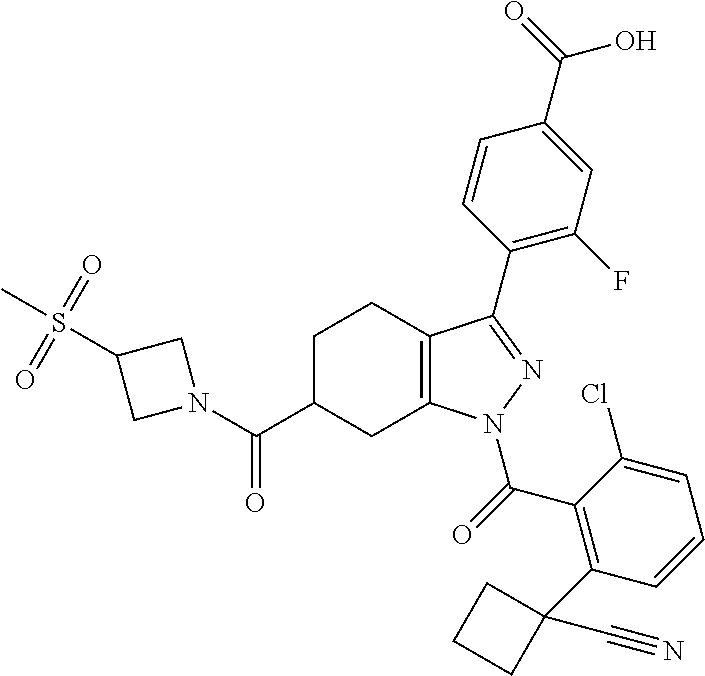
C12=C(N(C(C3=C(C4(C#N)CCC4)C=CC=C3Cl)=O)N=C1C1=C(F)C=C(C(O)=O)C=C1)CC(C(N1CC(S(C)(=O)=O)C1)=O)CC2
